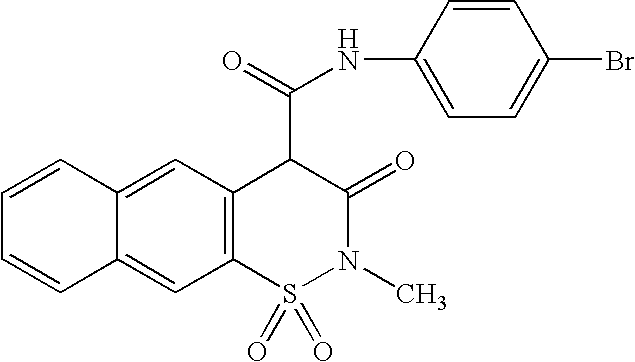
C1=CC2=CC3=C(C=C2C=C1)S(=O)(=O)N(C)C(=O)C3C(NC1=CC=C(Br)C=C1)=O
